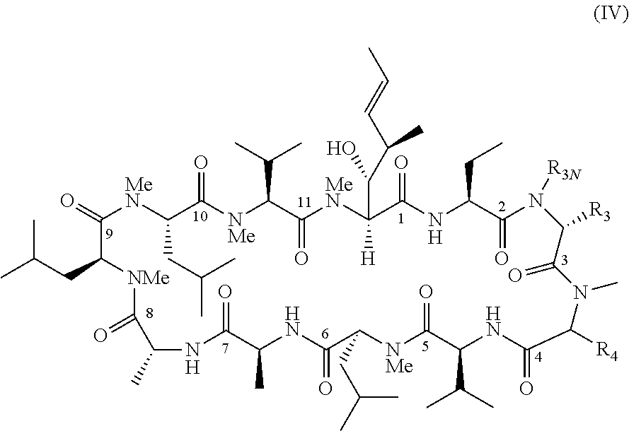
CC(CC1C(=O)[MeN]C(CC(C)C)C(=O)[NMe]C(C(C)C)C(=O)[MeN]C(C(C(C=CC)C)O)([H])C(=O)NC(CC)C(=O)N([R3N])C([R3])C(=O)N(C)C([R4])C(=O)NC(C(C)C)C(=O)[NMe]C(CC(C)C)C(=O)NC(C)C(=O)NC(C)C(=O)[NMe]1)C
